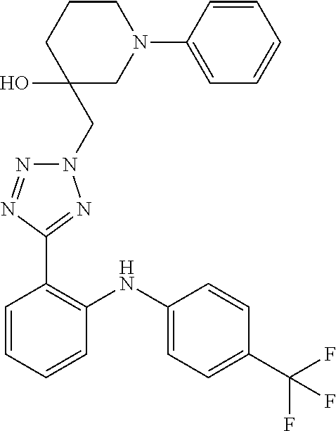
C1=CC(C(F)(F)F)=CC=C1NC1=C(C2=NN(CC3(O)CN(C4=CC=CC=C4)CCC3)N=N2)C=CC=C1
